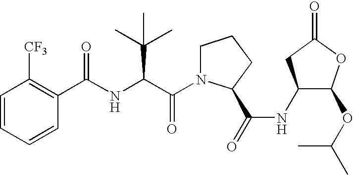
C1=CC=CC([CF3])=C1C(NC(C(N1CCCC1C(=O)NC1C(OC(C)C)OC(=O)C1)=O)C(C)(C)C)=O
